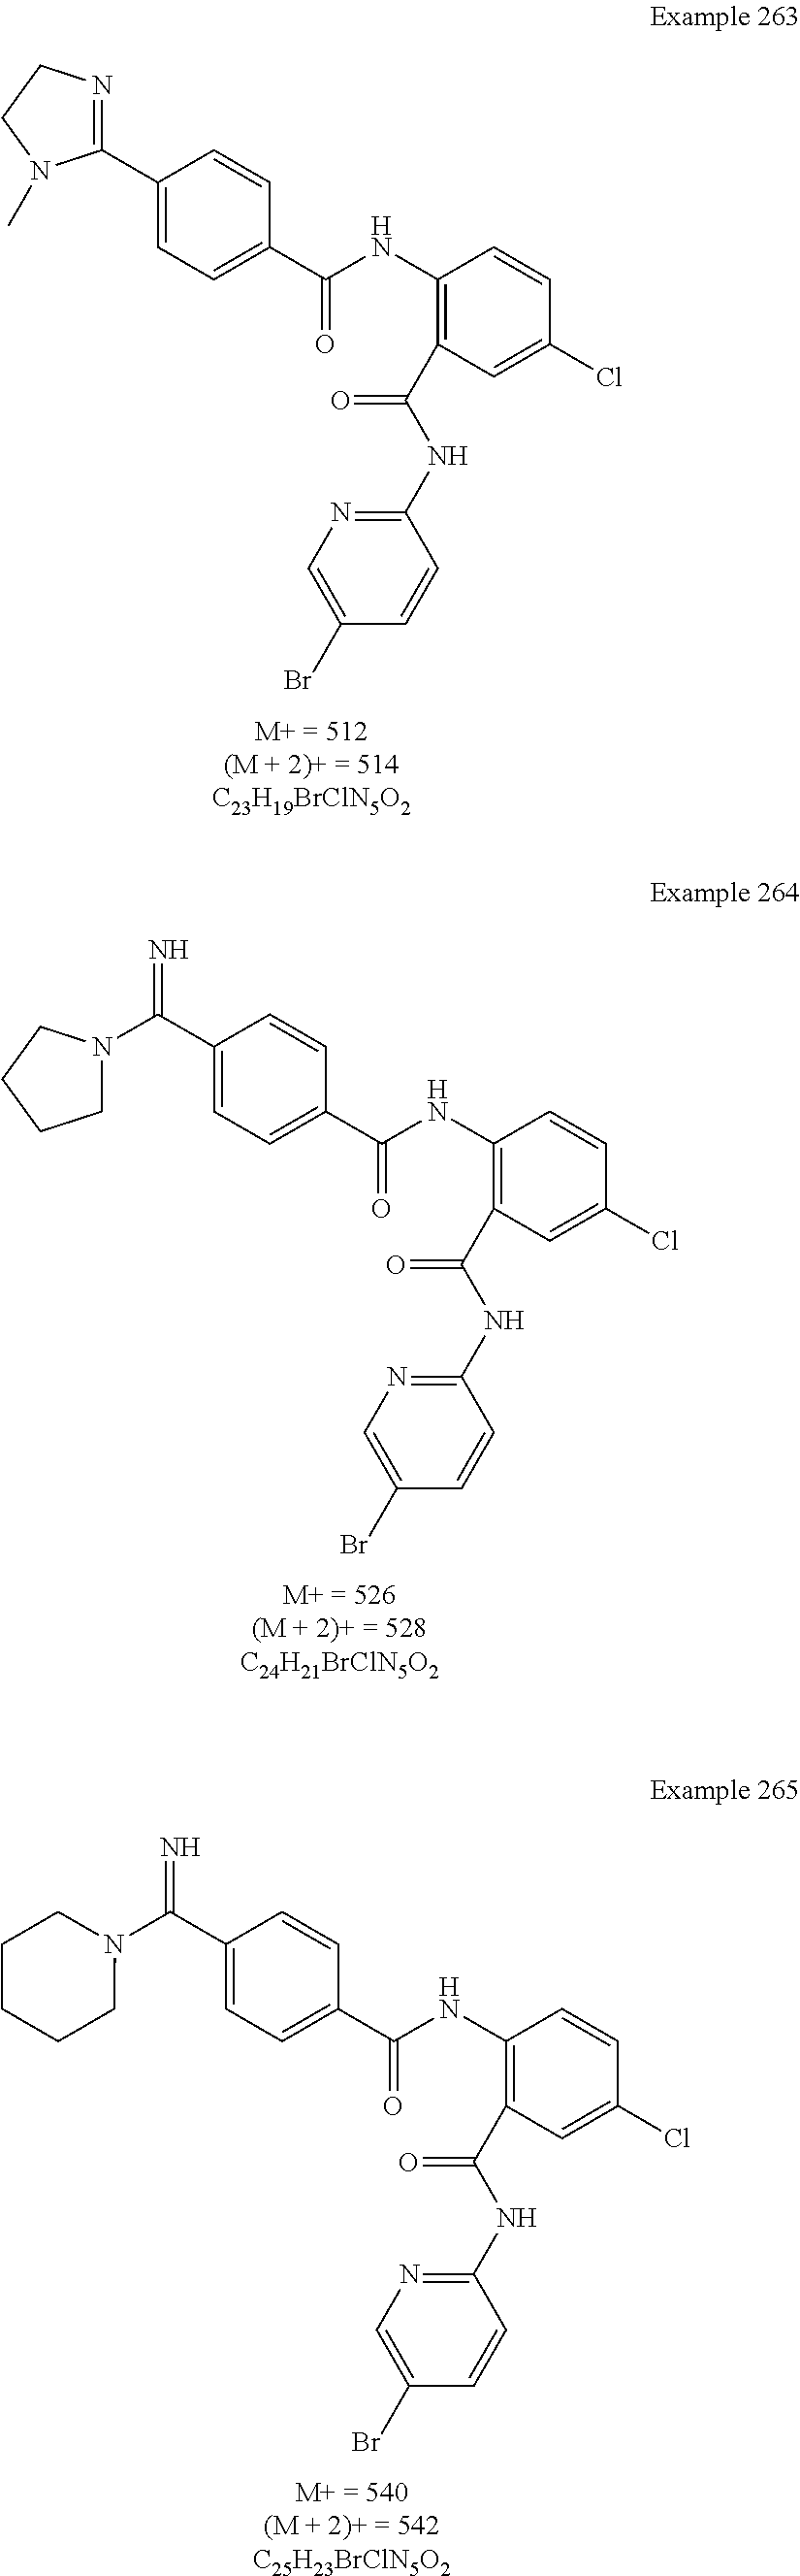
C1(C2=NCCN2C)=CC=C(C(NC2=C(C(NC3=NC=C(Br)C=C3)=O)C=C(Cl)C=C2)=O)C=C1.C1(C(=N)N2CCCC2)=CC=C(C(NC2=C(C(NC3=NC=C(Br)C=C3)=O)C=C(Cl)C=C2)=O)C=C1.C1(C(=N)N2CCCCC2)=CC=C(C(NC2=C(C(NC3=NC=C(Br)C=C3)=O)C=C(Cl)C=C2)=O)C=C1
